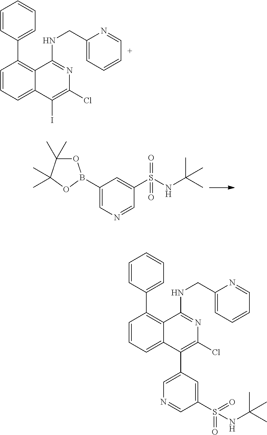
C1=CC(C2=C3C(=CC=C2)C(I)=C(Cl)N=C3NCC2=CC=CC=N2)=CC=C1.C1(B2OC(C)(C)C(C)(C)O2)=CN=CC(S(NC(C)(C)C)(=O)=O)=C1.C1=CC(C2=C3C(=CC=C2)C(C2=CN=CC(S(=O)(=O)NC(C)(C)C)=C2)=C(Cl)N=C3NCC2=CC=CC=N2)=CC=C1
